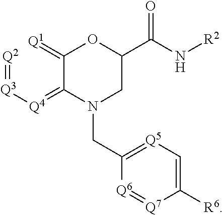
[Q2]=[Q3][Q4]=C1C(=[Q1])OC(C(N[R2])=O)CN1CC1=[Q5]C=C([R6])[Q7]=[Q6]1
